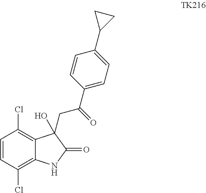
C1=CC(Cl)=C2C(=C1Cl)C(CC(C1=CC=C(C3CC3)C=C1)=O)(O)C(=O)N2
